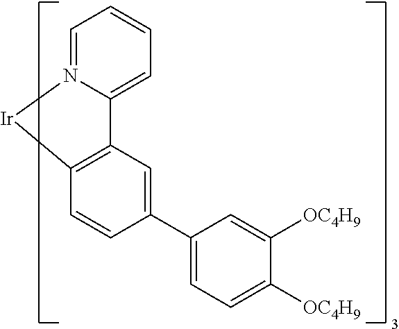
C1=C2N(=CC=C1)[Ir]C1=C2C=C(C2=CC=C([OC4H9])C([OC4H9])=C2)C=C1
